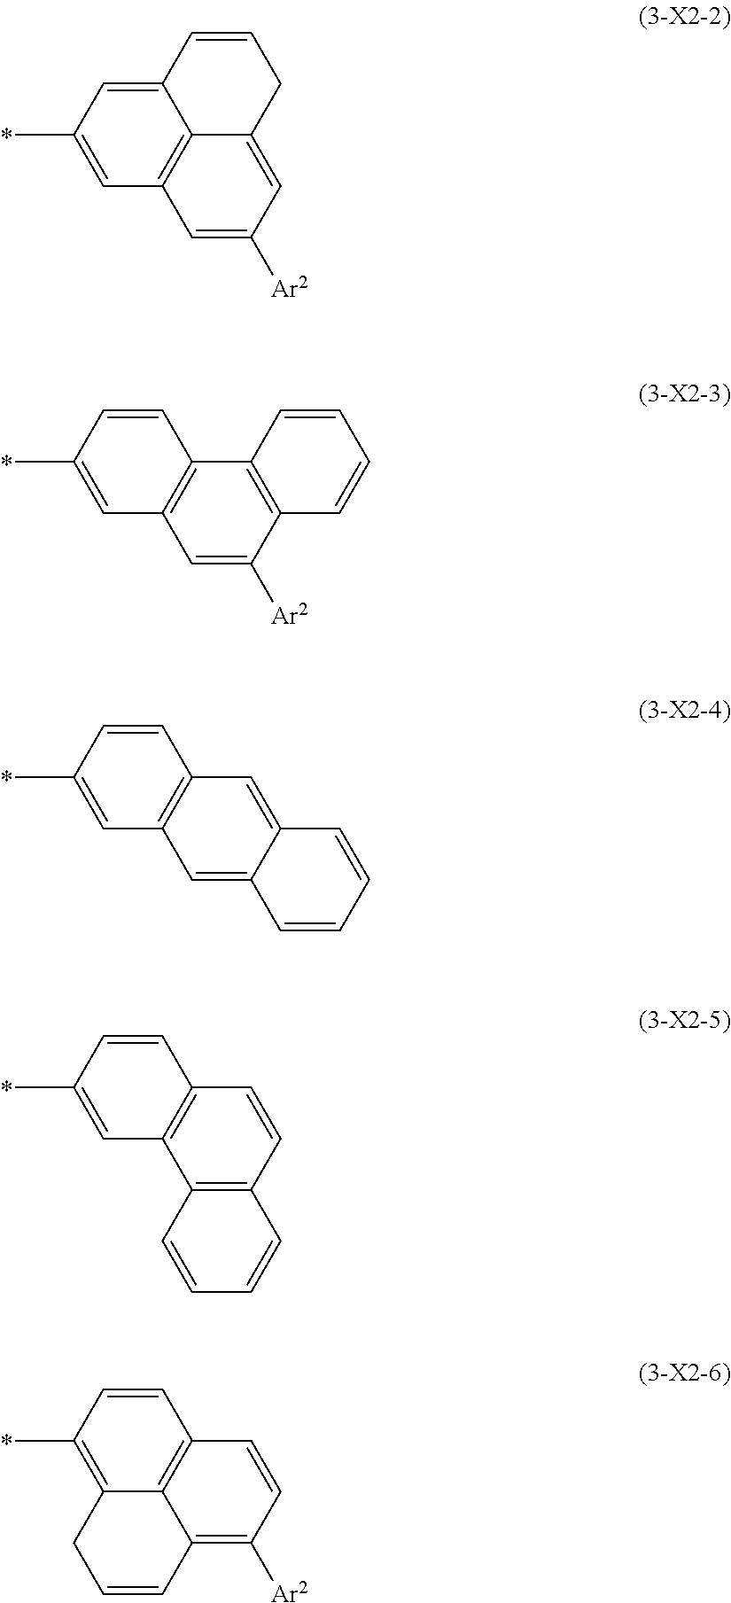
C1=CC2=CC(C)=CC3=C2C(=CC([Ar2])=C3)C1.C1=CC(C)=CC2=C1C1=C(C([Ar2])=C2)C=CC=C1.C1=CC(C)=CC2=C1C=C1C(=C2)C=CC=C1.C1=CC(C)=CC2=C1C=CC1=C2C=CC=C1.C1=CC(C)=C2C3=C1C=CC([Ar2])=C3C=CC2
